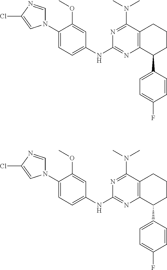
C1(OC)=CC(NC2=NC3=C(C(N(C)C)=N2)CCCC3C2=CC=C(F)C=C2)=CC=C1N1C=NC(Cl)=C1.C1(OC)=CC(NC2=NC3=C(C(N(C)C)=N2)CCCC3C2=CC=C(F)C=C2)=CC=C1N1C=NC(Cl)=C1
